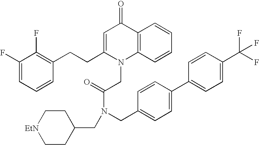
C1=C(CCC2=C(F)C(F)=CC=C2)N(CC(=O)N(CC2CC[EtN]CC2)CC2=CC=C(C3=CC=C(C(F)(F)F)C=C3)C=C2)C2=C(C1=O)C=CC=C2
